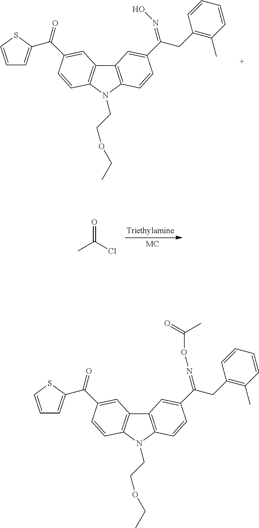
C12=C(N(CCOCC)C3=C1C=C(C(=O)C1=CC=CS1)C=C3)C=CC(C(CC1=C(C)C=CC=C1)=NO)=C2.CC(Cl)=O.C12=C(N(CCOCC)C3=C1C=C(C(=O)C1=CC=CS1)C=C3)C=CC(C(CC1=C(C)C=CC=C1)=NOC(C)=O)=C2
